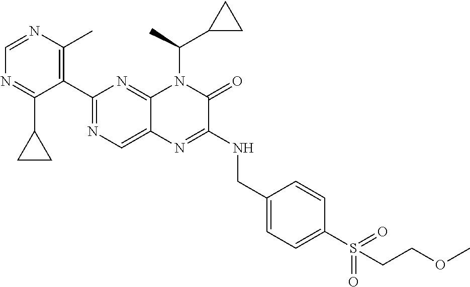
C1=NC(C)=C(C2=NC=C3C(=N2)N(C(C)C2CC2)C(=O)C(NCC2=CC=C(S(=O)(=O)CCOC)C=C2)=N3)C(C2CC2)=N1
